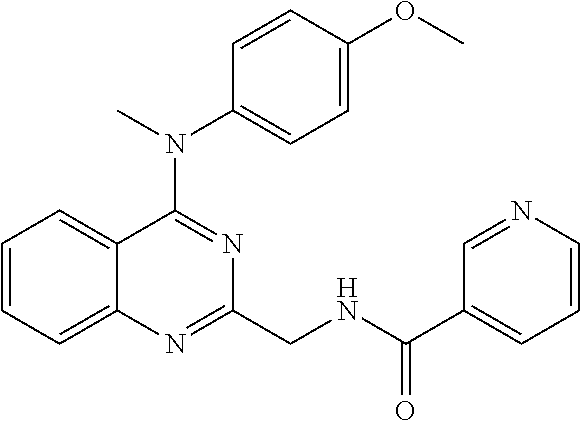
C1=CC=C2C(=C1)C(N(C)C1=CC=C(OC)C=C1)=NC(CNC(C1=CC=CN=C1)=O)=N2
